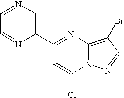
C1(C2=NC3=C(Br)C=NN3C(Cl)=C2)=CN=CC=N1
